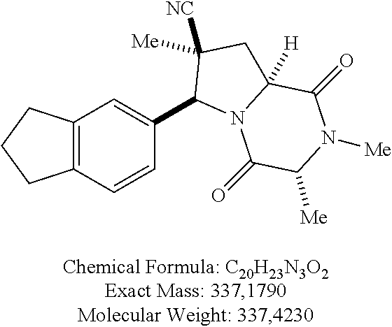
C12=C(C=CC(C3N4C([H])(CC3([Me])[NC])C(=O)N([Me])C([Me])C4=O)=C1)CCC2
